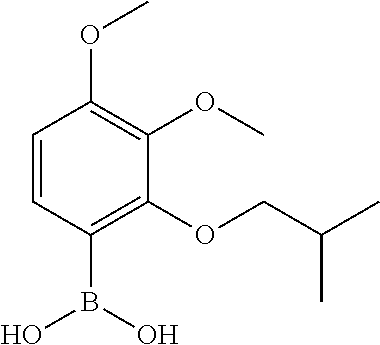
C1=CC(B(O)O)=C(OCC(C)C)C(OC)=C1OC
